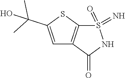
C1=C(C(C)(C)O)SC2=C1C(=O)NS2(=O)=N
